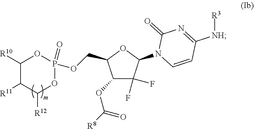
C1(OC([R8])=O)C(F)(F)C(N2C=CC([NH][R3])=NC2=O)OC1COP1(=O)OC([R10])C([R11])C([R12])O1
